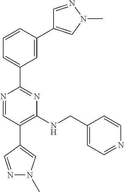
N1=CC(C2=CN(C)N=C2)=C(NCC2=CC=NC=C2)N=C1C1=CC=CC(C2=CN(C)N=C2)=C1
